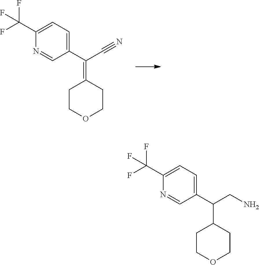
N#CC(C1=CC=C(C(F)(F)F)N=C1)=C1CCOCC1.C(C(C1=CC=C(C(F)(F)F)N=C1)C1CCOCC1)N
